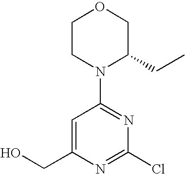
OCC1=CC(N2C(CC)COCC2)=NC(Cl)=N1
